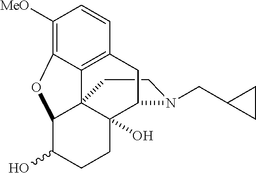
C1CN(CC2CC2)C2C3(O)C14C1=C(C=CC([MeO])=C1OC4C(O)CC3)C2
